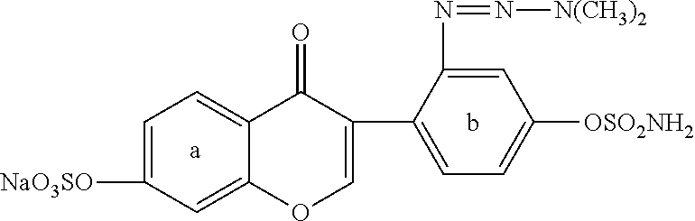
[a].b.C1=C([NaO3SO])C=C2C(=C1)C(=O)C(C1=CC=C([OSO2NH2])C=C1N=N[N(CH3)2])=CO2
